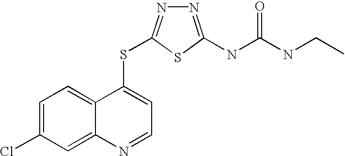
C1=C(Cl)C=C2C(=C1)C(SC1=NN=C(NC(=O)NCC)S1)=CC=N2
